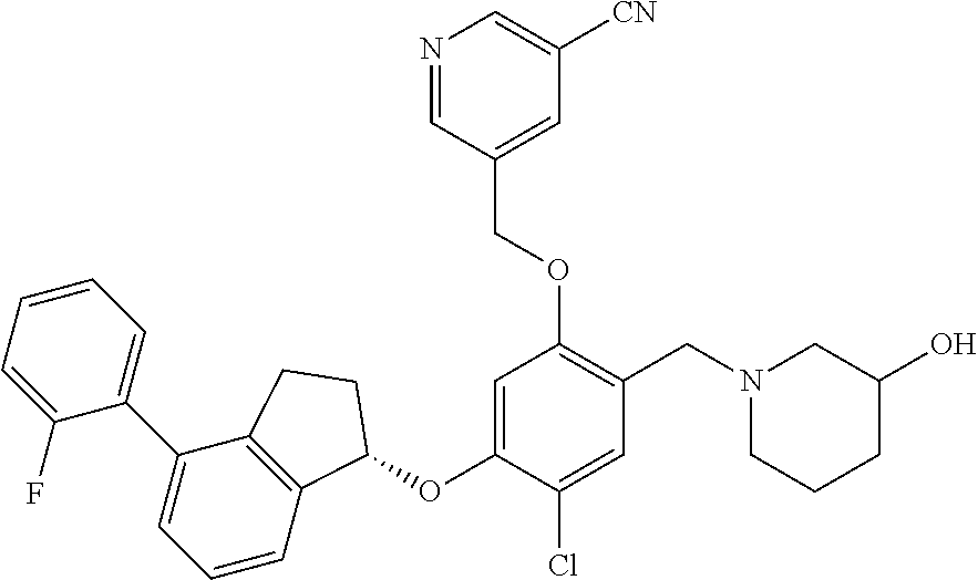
C1(F)=CC=CC=C1C1=CC=CC2=C1CCC2OC1=CC(OCC2=CC([CN])=CN=C2)=C(CN2CCCC(O)C2)C=C1Cl
